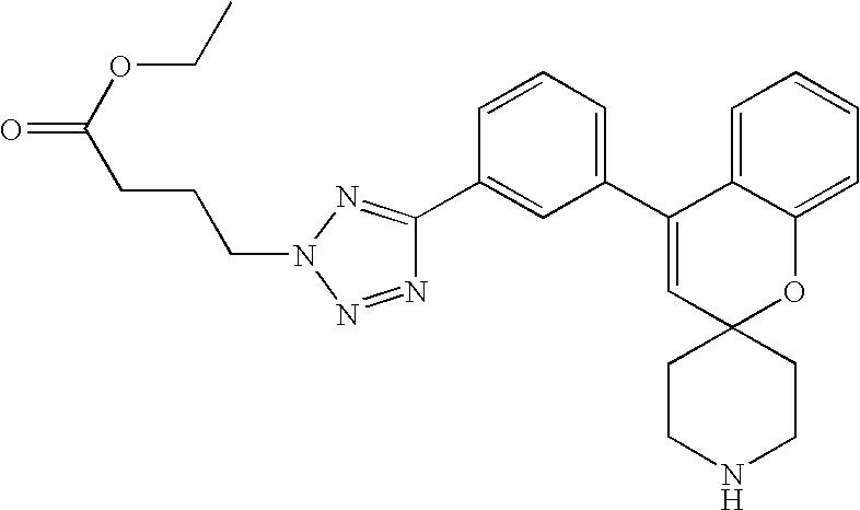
C1=CC=C(C2=CC3(OC4=CC=CC=C24)CCNCC3)C=C1C1=NN(CCCC(=O)OCC)N=N1
